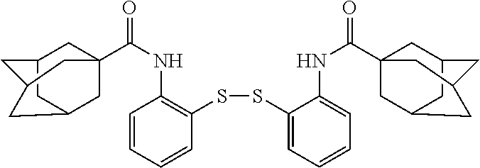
C1=CC=CC(SSC2=CC=CC=C2NC(=O)C23CC4CC(C2)CC(C4)C3)=C1NC(=O)C12CC3CC(C1)CC(C3)C2
